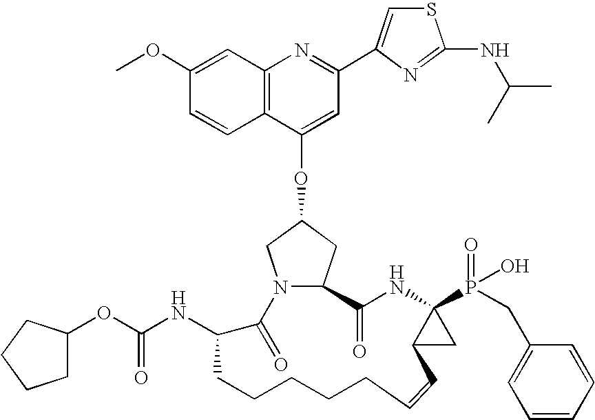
C12=C(C=C(OC)C=C1)N=C(C1=CSC(NC(C)C)=N1)C=C2OC1CN2C(C1)C(=O)NC1(P(=O)(O)CC3=CC=CC=C3)C(C1)C=CCCCCCC(NC(=O)OC1CCCC1)C2=O
